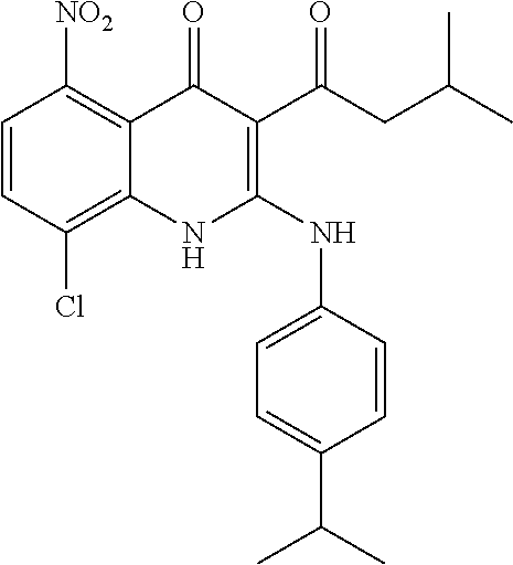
C1=CC(Cl)=C2C(=C1[NO2])C(=O)C(C(CC(C)C)=O)=C(NC1=CC=C(C(C)C)C=C1)N2
